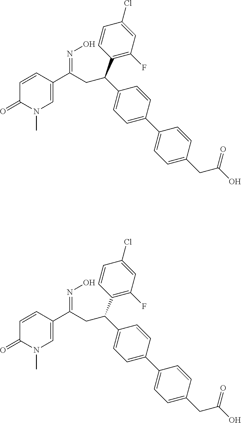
C1=CC(C(CC(C2=CC=C(C3=CC=C(CC(O)=O)C=C3)C=C2)C2=C(F)C=C(Cl)C=C2)=NO)=CN(C)C1=O.C1=CC(C(CC(C2=CC=C(C3=CC=C(CC(O)=O)C=C3)C=C2)C2=C(F)C=C(Cl)C=C2)=NO)=CN(C)C1=O
